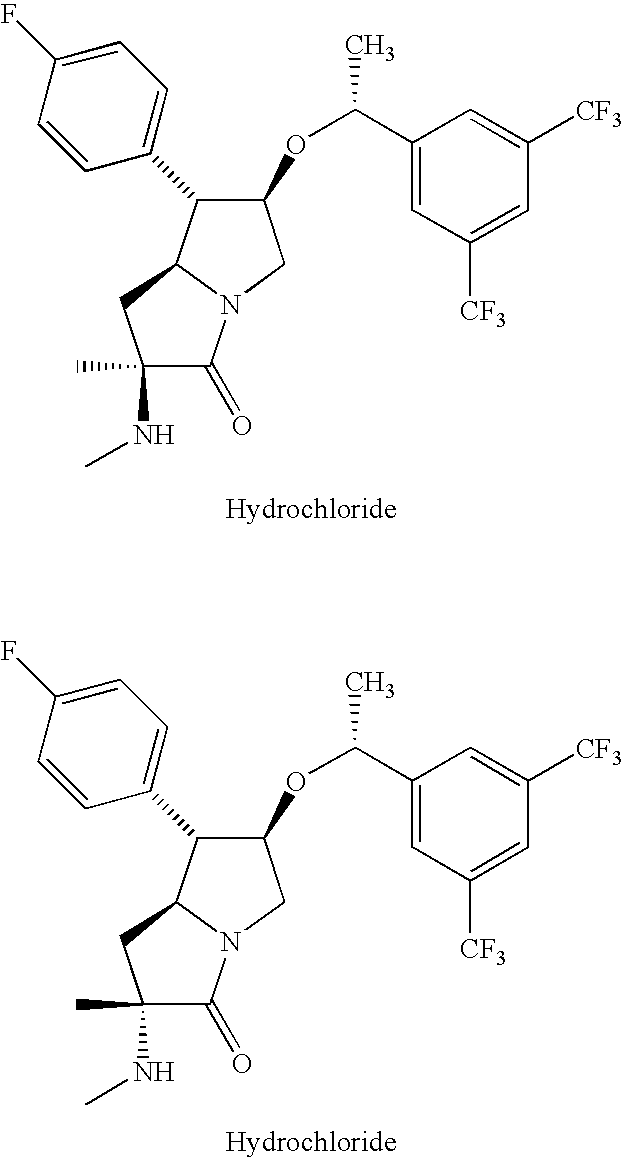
C1(OC(C2=CC([CF3])=CC([CF3])=C2)C)C(C2=CC=C(F)C=C2)C2N(C1)C(=O)C(NC)(C)C2.C1(OC(C2=CC([CF3])=CC([CF3])=C2)C)C(C2=CC=C(F)C=C2)C2N(C1)C(=O)C(NC)(C)C2
